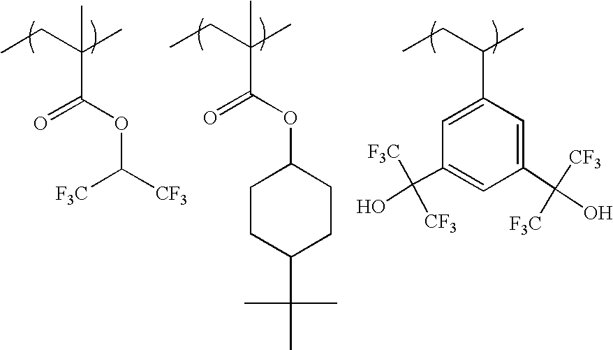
CCC(C)C1=CC(C(O)([F3C])[CF3])=CC(C(O)([CF3])[F3C])=C1.CCC(C)(C(=O)OC([F3C])[CF3])C.CCC(C)(C(OC1CCC(C(C)(C)C)CC1)=O)C
